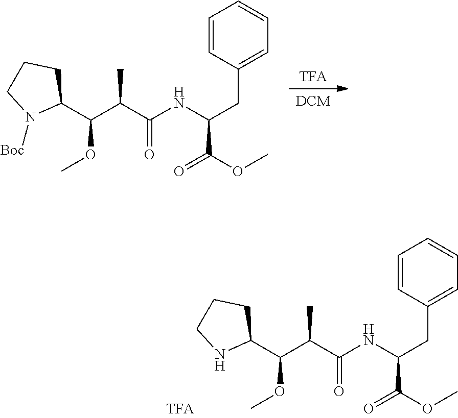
[DCM].[TFA].C1(C(C(C(NC(CC2=CC=CC=C2)C(OC)=O)=O)C)OC)CCCN1[Boc].C1(C(C(C(NC(CC2=CC=CC=C2)C(OC)=O)=O)C)OC)CCCN1
